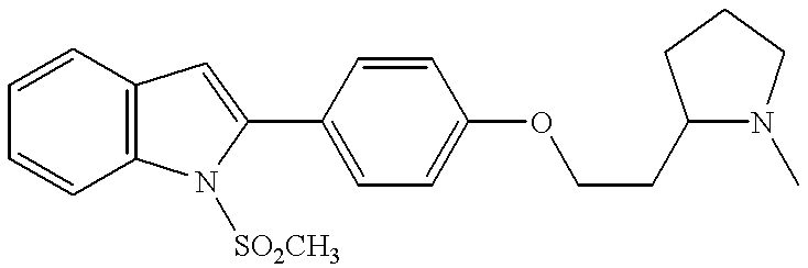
C1=CC2=C(C=C1)N([SO2CH3])C(C1=CC=C(OCCC3N(C)CCC3)C=C1)=C2
